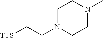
C1N(CC[TTS])CCN(C)C1
